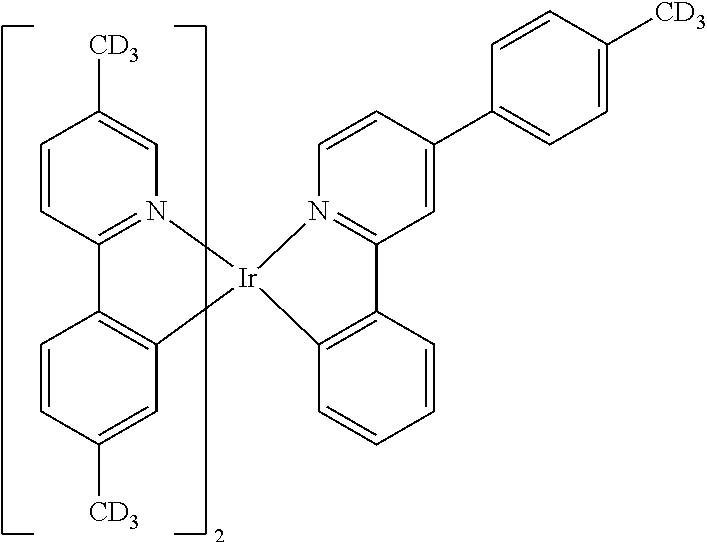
C1=CC2=N(C=C1[CD3])[Ir]1(C3=C2C=CC([CD3])=C3)C2=C(C=CC=C2)C2=N1C=CC(C1=CC=C([CD3])C=C1)=C2
